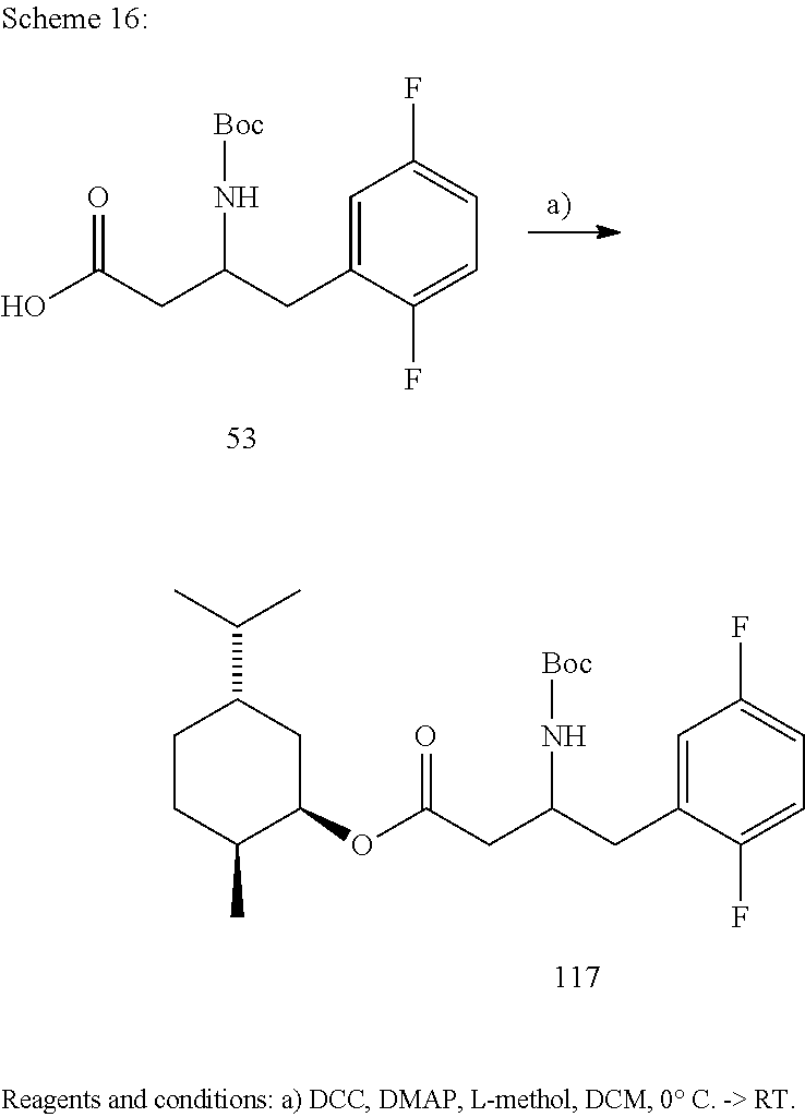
O(C(CC(CC1=CC(F)=CC=C1F)N[Boc])=O)C1CC(C(C)C)CCC1C.OC(CC(CC1=CC(F)=CC=C1F)N[Boc])=O
